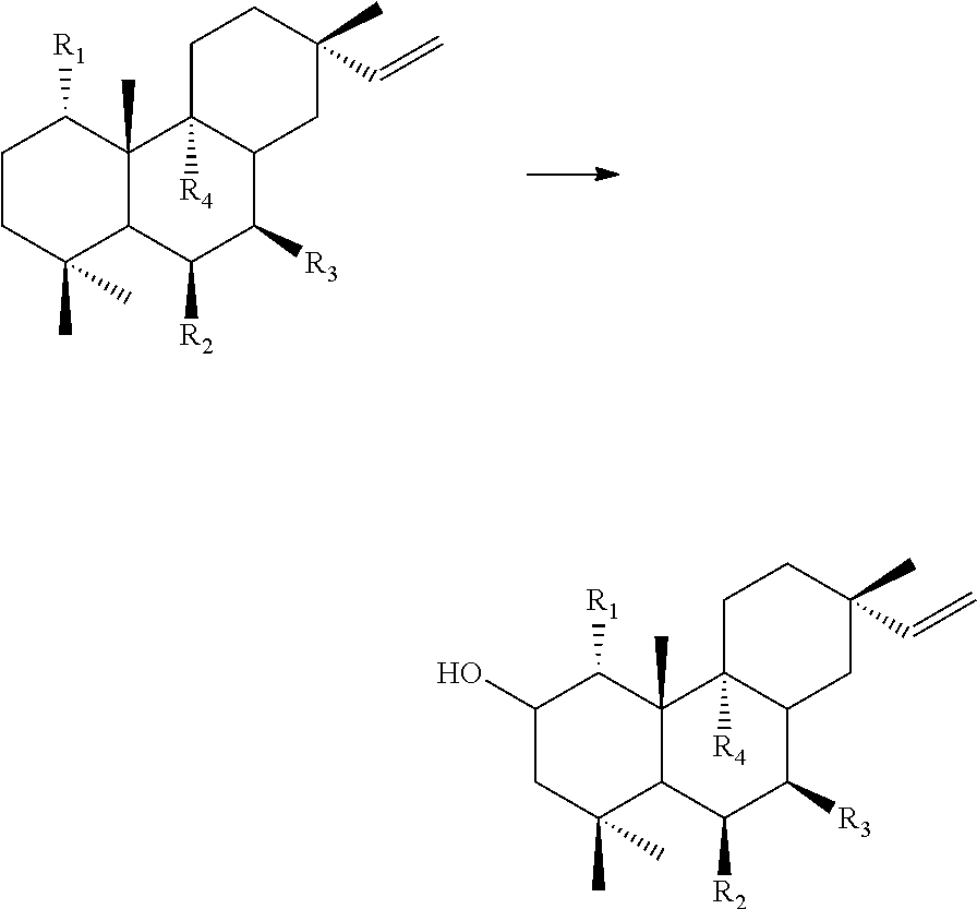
C1CC(C)(C)C2C(C)(C1[R1])C1([R4])C(C([R3])C2[R2])CC(C)(C=C)CC1.C1(O)CC(C)(C)C2C(C)(C1[R1])C1([R4])C(C([R3])C2[R2])CC(C)(C=C)CC1
